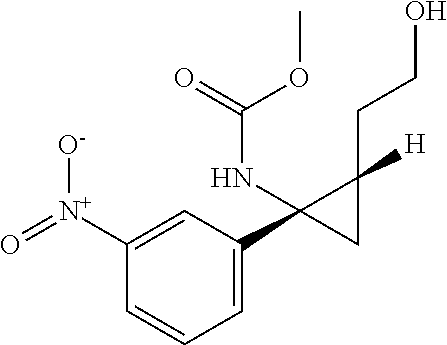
C1([N+](=O)[O-])=CC(C2(NC(OC)=O)CC2([H])CCO)=CC=C1
